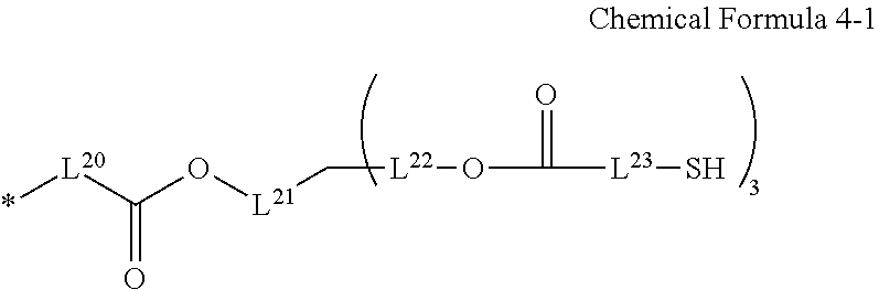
*[L20]C(=O)O[L21]C[L22]OC(=O)[L23]S
